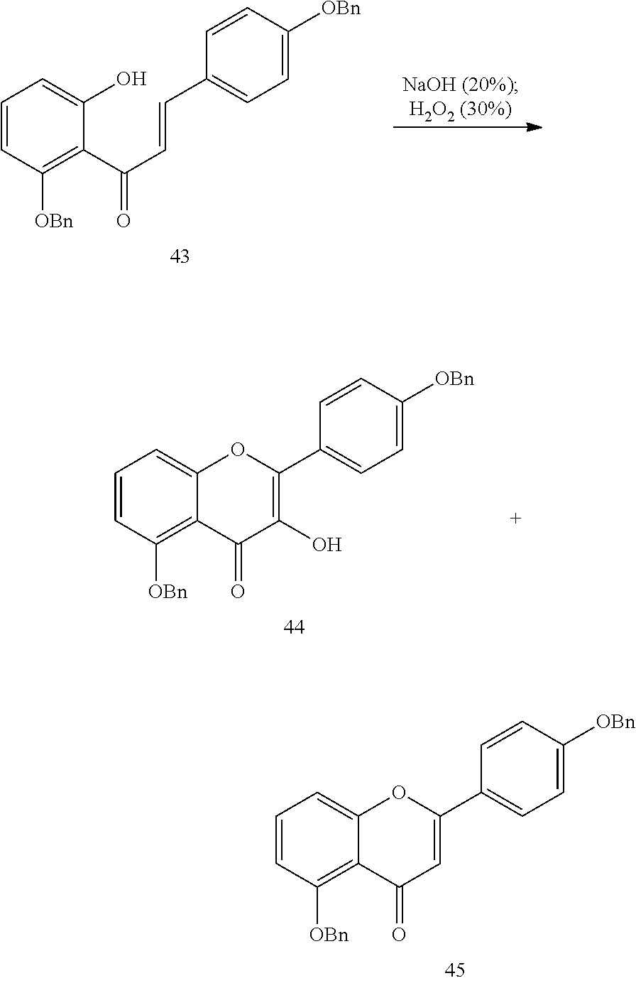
C1=CC([OBn])=C(C(C=CC2=CC=C([OBn])C=C2)=O)C(O)=C1.C1=CC([OBn])=C2C(=C1)OC(C1=CC=C([OBn])C=C1)=C(O)C2=O.C1=CC([OBn])=C2C(=C1)OC(C1=CC=C([OBn])C=C1)=CC2=O
